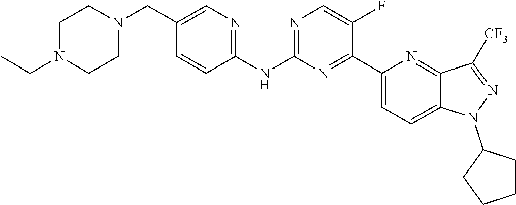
C1(NC2=NC=C(CN3CCN(CC)CC3)C=C2)=NC=C(F)C(C2=CC=C3C(=N2)C([CF3])=NN3C2CCCC2)=N1
